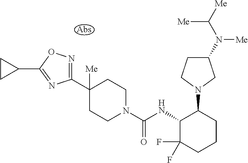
C1(C2([Me])CCN(C(NC3C(F)(F)CCCC3N3CC(N(C([Me])[Me])[Me])CC3)=O)CC2)=NOC(C2CC2)=N1
